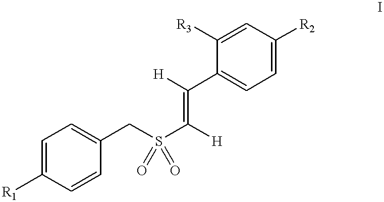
C1=C([R1])C=CC(CS(C([H])=C([H])C2=CC=C([R2])C=C2[R3])(=O)=O)=C1
